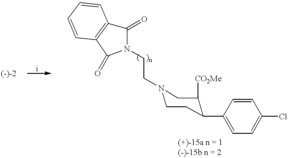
N1(CCN2CCC(C3=CC=C(Cl)C=C3)C([CO2Me])C2)C(=O)C2=C(C1=O)C=CC=C2
